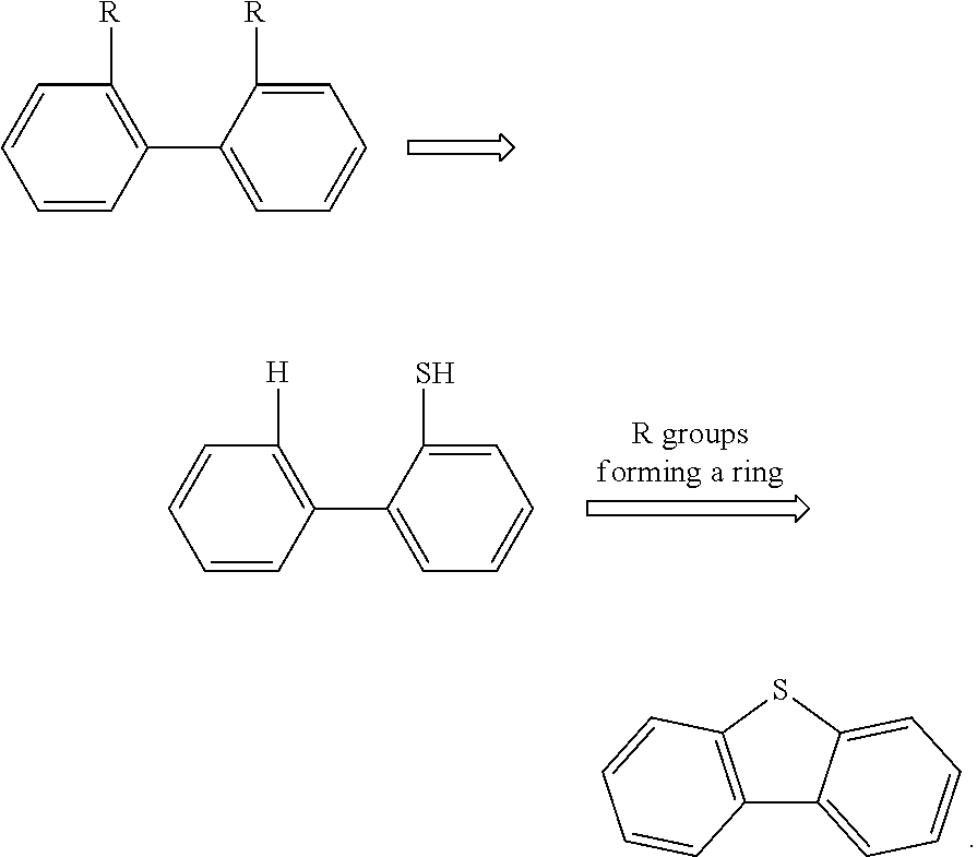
C1=CC(C2=CC=CC=C2[R])=C([R])C=C1.C1=CC(C2=CC=CC=C2S)=C([H])C=C1.C12=C(SC3=CC=CC=C13)C=CC=C2
